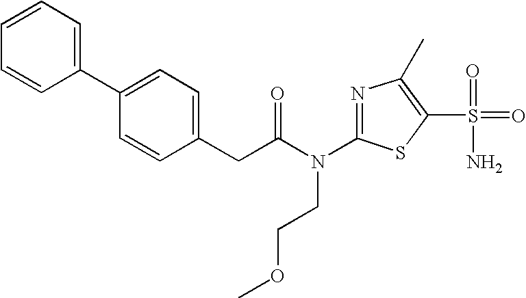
C1=CC=C(C2=CC=C(CC(N(C3=NC(C)=C(S(N)(=O)=O)S3)CCOC)=O)C=C2)C=C1
